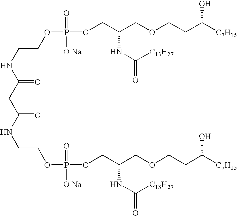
C(NC(CC(NCCOP([O Na])(=O)OCC(COCCC([C7H15])O)NC(=O)[C13H27])=O)=O)COP(=O)([O Na])OCC(COCCC([C7H15])O)NC([C13H27])=O
